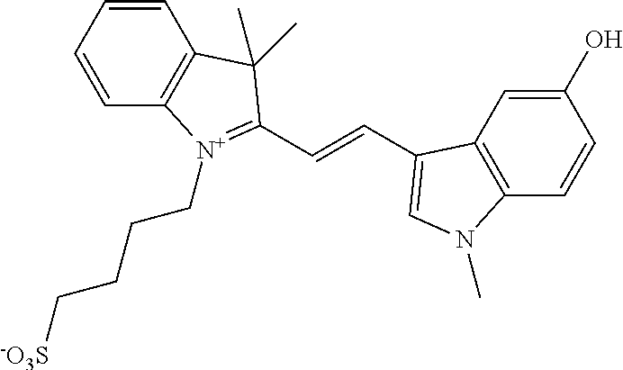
C12=C(C=CC=C1)C(C)(C)C(C=CC1=CN(C)C3=C1C=C(O)C=C3)=[N+]2CCCC[-O3S]
